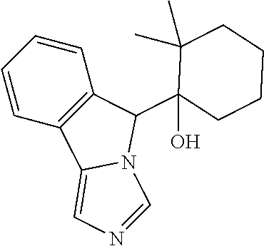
C1=CC2=C(C=C1)C(C1(O)CCCCC1(C)C)N1C2=CN=C1
